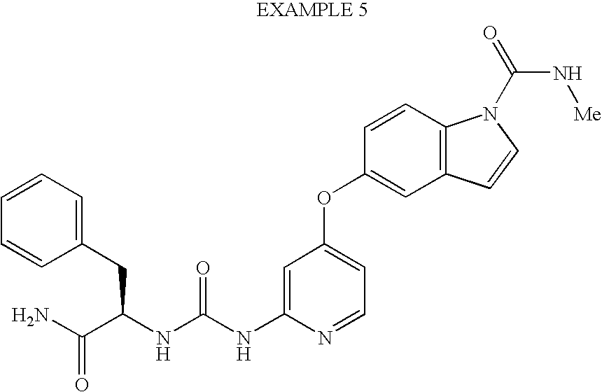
N(C(NC1=CC(OC2=CC3=C(C=C2)N(C(=O)N[Me])C=C3)=CC=N1)=O)C(C(N)=O)CC1=CC=CC=C1
